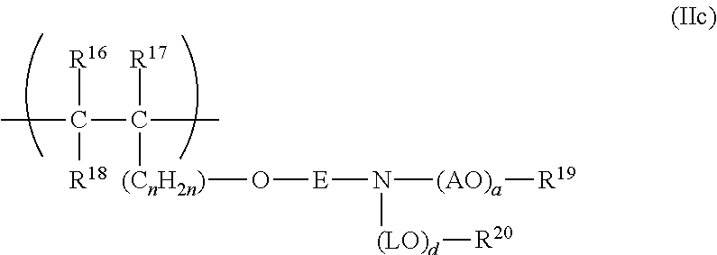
CC([R16])([R18])C([R17])([(CnH2n)]O[E]N([(LO)d][R20])[(AO)a][R19])C
